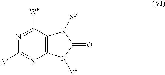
C12=C(C([WF])=NC([AF])=N1)N([XF])C(=O)N2[YF]
